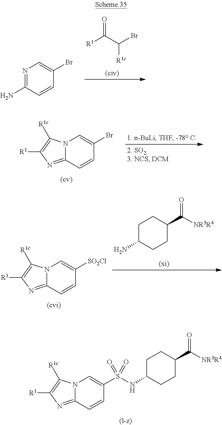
[R1]C(C(Br)[R1c])=O.N1=C(N)C=CC(Br)=C1.N12C(=NC([R1])=C1[R1c])C=CC(Br)=C2.N12C(=NC([R1])=C1[R1c])C=CC([SO2Cl])=C2.C1C(N)CCC(C(=O)[NR3R4])C1.N12C(=NC([R1])=C1[R1c])C=CC(S(=O)(=O)NC1CCC(C(=O)[NR3R4])CC1)=C2
